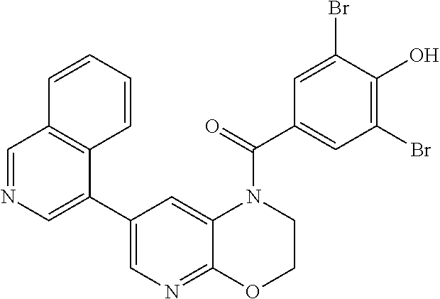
C1(C2=CN=CC3=C2C=CC=C3)=CN=C2C(=C1)N(C(C1=CC(Br)=C(O)C(Br)=C1)=O)CCO2
